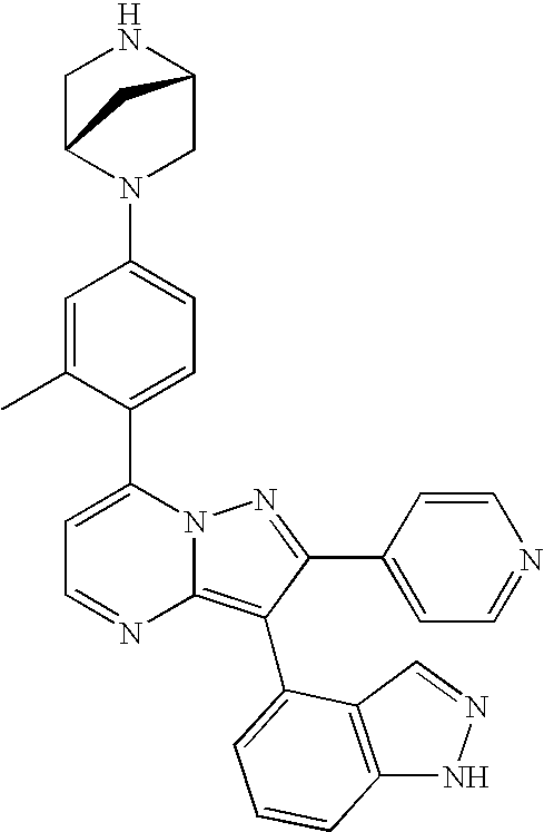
C1=C(C)C(C2=CC=NC3=C(C4=CC=CC5=C4C=NN5)C(C4=CC=NC=C4)=NN23)=CC=C1N1CC2NCC1C2
